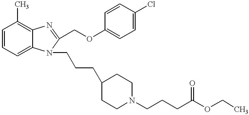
C1=CC=C2C(=C1C)N=C(COC1=CC=C(Cl)C=C1)N2CCCC1CCN(CCCC(OCC)=O)CC1
